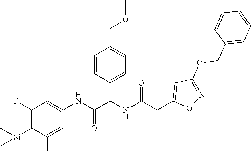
C1(F)=C([Si](C)(C)C)C(F)=CC(NC(=O)C(NC(CC2=CC(OCC3=CC=CC=C3)=NO2)=O)C2=CC=C(COC)C=C2)=C1
